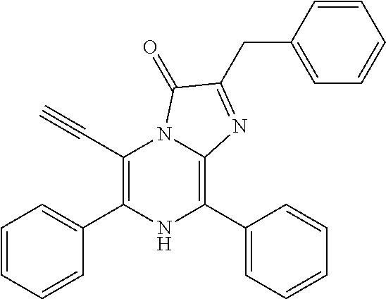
C1(C#C)=C(C2=CC=CC=C2)NC(C2=CC=CC=C2)=C2N1C(=O)C(CC1=CC=CC=C1)=N2
